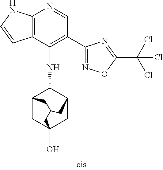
C12=C(C(NC3C4CC5(O)CC3CC(C4)C5)=C(C3=NOC(C(Cl)(Cl)Cl)=N3)C=N1)C=CN2
